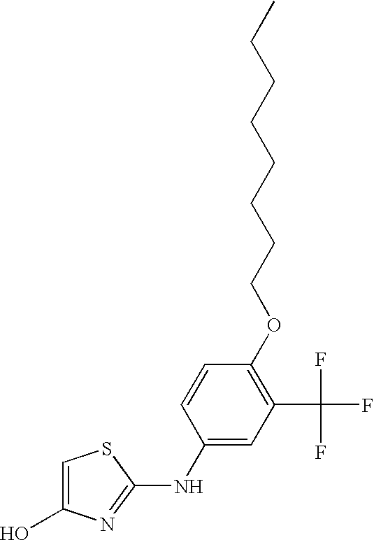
OC1=CSC(NC2=CC(C(F)(F)F)=C(OCCCCCCCC)C=C2)=N1
